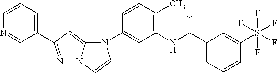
C1(N2C3=CC(C4=CC=CN=C4)=NN3C=C2)=CC(NC(C2=CC=CC(S(F)(F)(F)(F)F)=C2)=O)=C(C)C=C1
